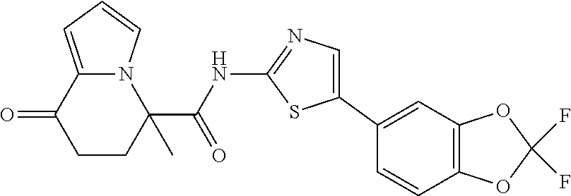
C1CC(C(NC2=NC=C(C3=CC4=C(C=C3)OC(F)(F)O4)S2)=O)(C)N2C(=CC=C2)C1=O
